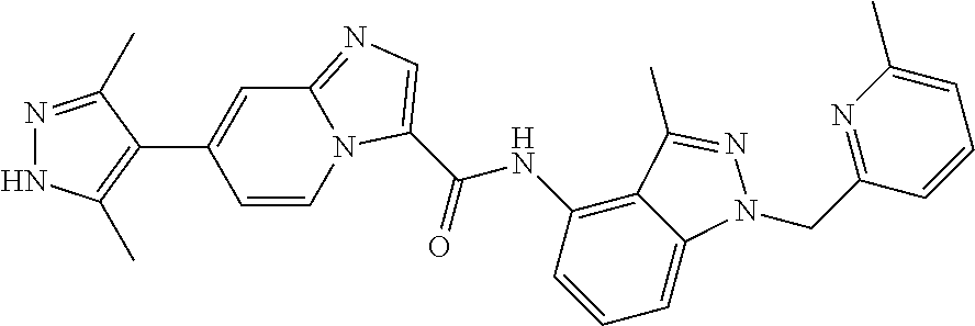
N1=C(C)C(C2=CC3=NC=C(C(NC4=C5C(=CC=C4)N(CC4=NC(C)=CC=C4)N=C5C)=O)N3C=C2)=C(C)N1
